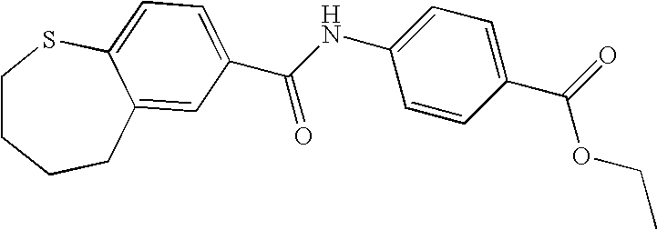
C(NC1=CC=C(C(=O)OCC)C=C1)(=O)C1=CC=C2C(=C1)CCCCS2
